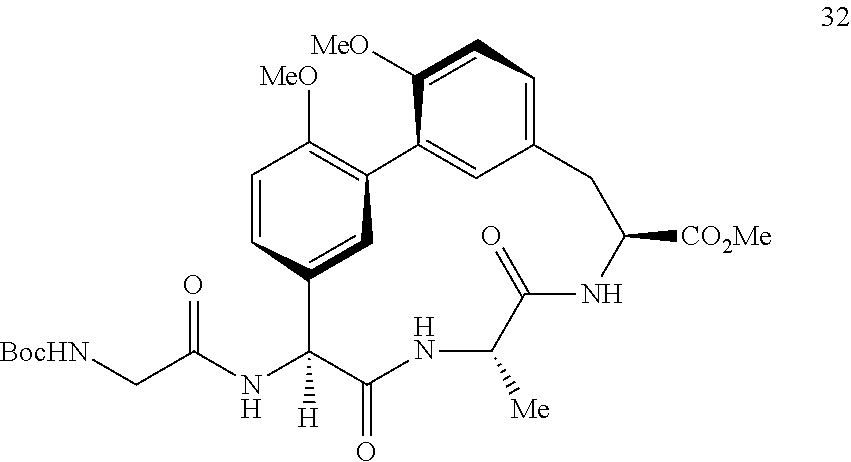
[BocHN]CC(NC1([H])C(=O)NC([Me])C(=O)NC([CO2Me])CC2=CC=C([MeO])C(=C2)C2=C([MeO])C=CC1=C2)=O
